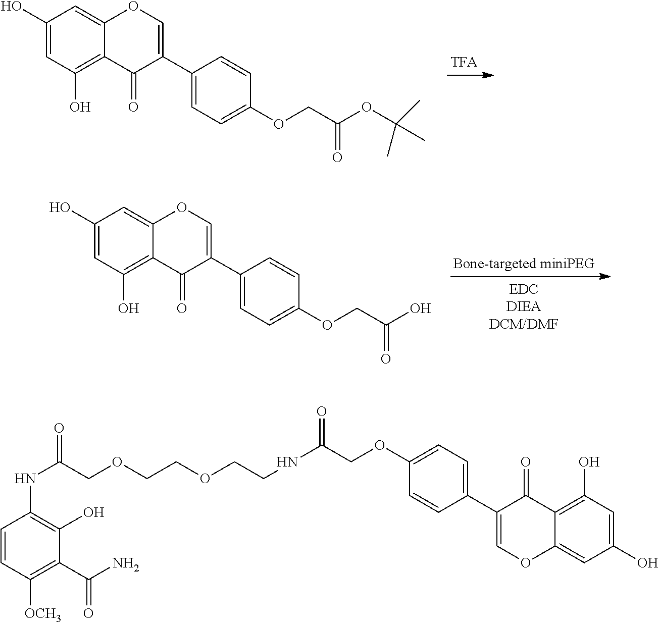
C1(O)=CC(O)=C2C(=C1)OC=C(C1=CC=C(OCC(OC(C)(C)C)=O)C=C1)C2=O.C1(O)=CC(O)=C2C(=C1)OC=C(C1=CC=C(OCC(O)=O)C=C1)C2=O.C1=CC([OCH3])=C(C(N)=O)C(O)=C1NC(COCCOCCNC(COC1=CC=C(C2=COC3=CC(O)=CC(O)=C3C2=O)C=C1)=O)=O
